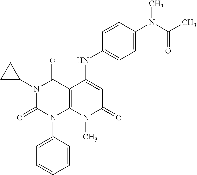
C1=CC(N2C3=C(C(=O)N(C4CC4)C2=O)C(NC2=CC=C(N(C(C)=O)C)C=C2)=CC(=O)N3C)=CC=C1
